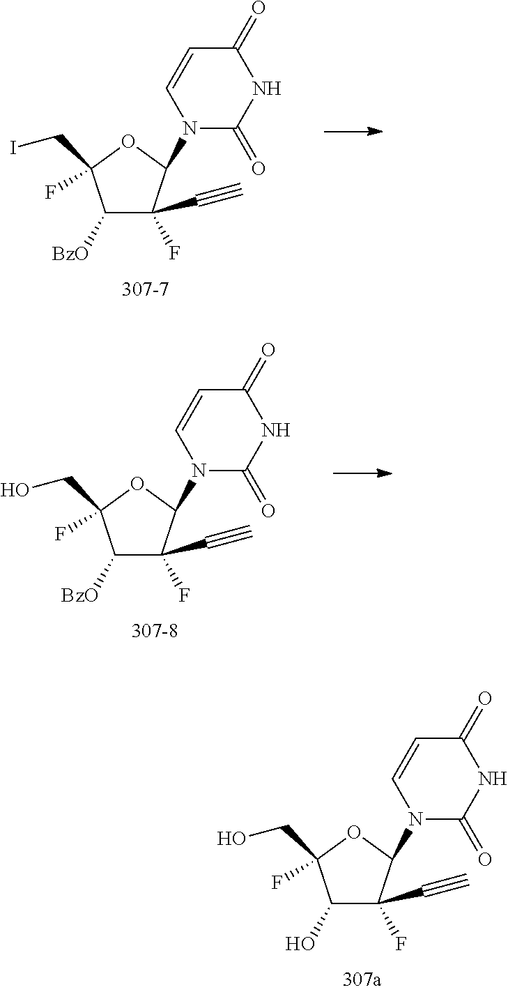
C1([BzO])C(F)(C#C)C(N2C(=O)NC(=O)C=C2)OC1(CI)F.C1([BzO])C(F)(C#C)C(N2C(=O)NC(=O)C=C2)OC1(CO)F.C1(O)C(F)(C#C)C(N2C(=O)NC(=O)C=C2)OC1(CO)F
